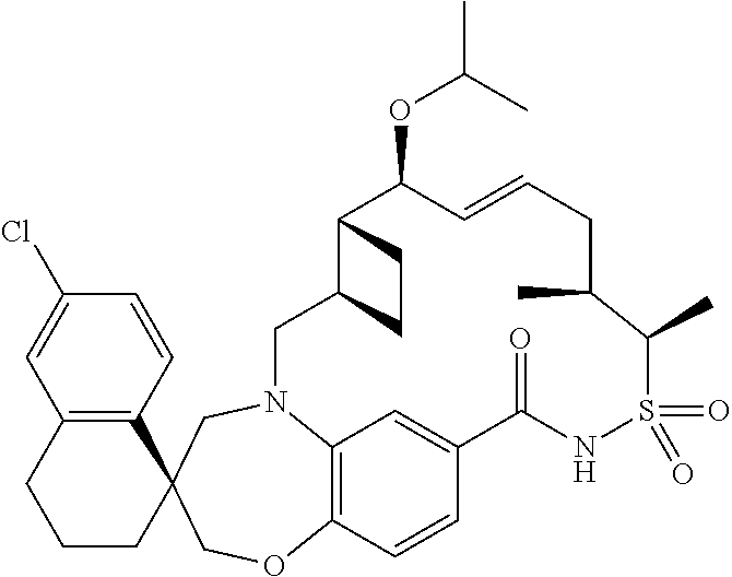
C12=C(C=CC(Cl)=C1)C1(CCC2)COC2=C3N(C1)CC1C(C(OC(C)C)C=CCC(C)C(C)S(=O)(=O)NC(=O)C(=C3)C=C2)CC1
